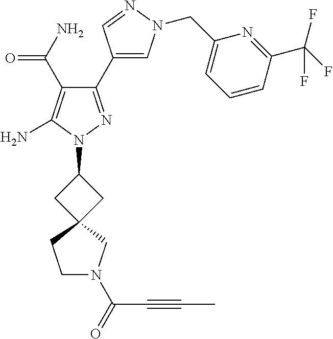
C1(C(=O)N)=C(N)N(C2CC3(C2)CCN(C(=O)C#CC)C3)N=C1C1=CN(CC2=CC=CC(C(F)(F)F)=N2)N=C1
